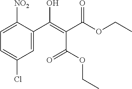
[NO2]C1=CC=C(Cl)C=C1C(=C(C(OCC)=O)C(OCC)=O)O
